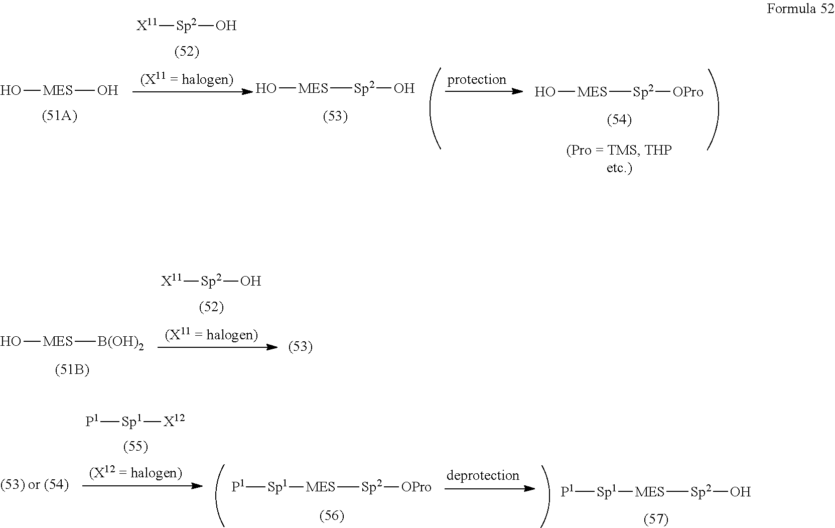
O[MES]O.[X11][Sp2]O.O[MES][Sp2]O.O[MES][Sp2][OPro].[Sp1]([X12])[P1].[P1][Sp1][MES][Sp2][OPro].[P1][Sp1][MES][Sp2]O.O[MES][B(OH)2].[X11][Sp2]O
